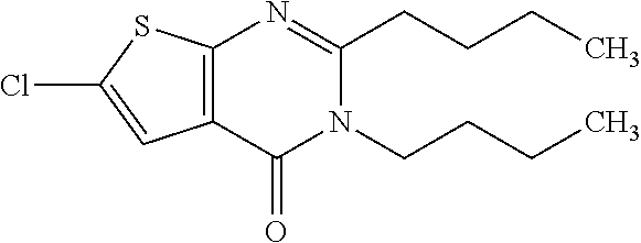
ClC1=CC2=C(S1)N=C(CCCC)N(CCCC)C2=O
